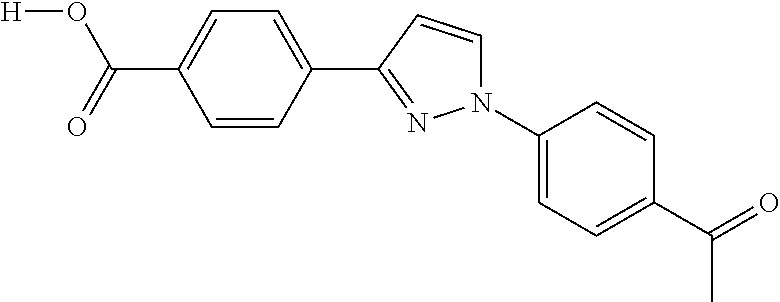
C1(C(=O)C)=CC=C(N2C=CC(C3=CC=C(C(=O)O[H])C=C3)=N2)C=C1
